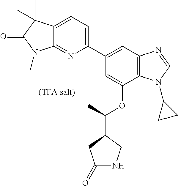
C1(C2=CC=C3C(=N2)N(C)C(=O)C3(C)C)=CC2=C(C(OC(C3CC(=O)NC3)C)=C1)N(C1CC1)C=N2
